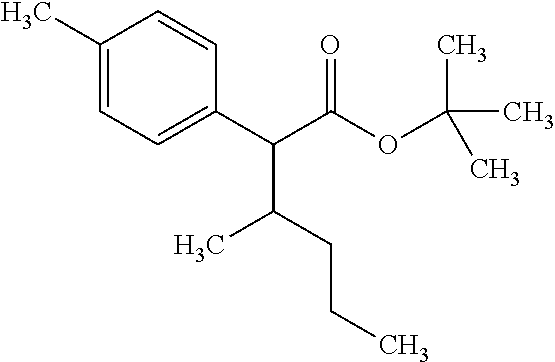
C1(C)=CC=C(C(C(C)CCC)C(=O)OC(C)(C)C)C=C1
